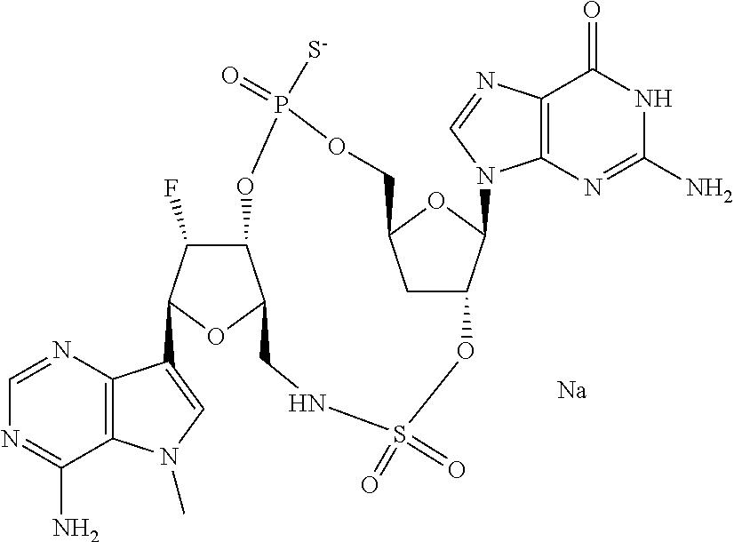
C1=NC2=C(C(N)=N1)N(C)C=C2C1C(F)C2C(O1)CNS(=O)(=O)OC1CC(OC1N1C3=C(C(=O)NC(N)=N3)N=C1)COP(=O)([S-])O2.[Na]
